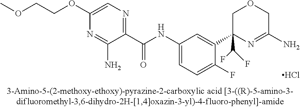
C1(OCCOC)=CN=C(C(NC2=CC=C(F)C(C3(C(F)F)N=C(N)COC3)=C2)=O)C(N)=N1.Cl
